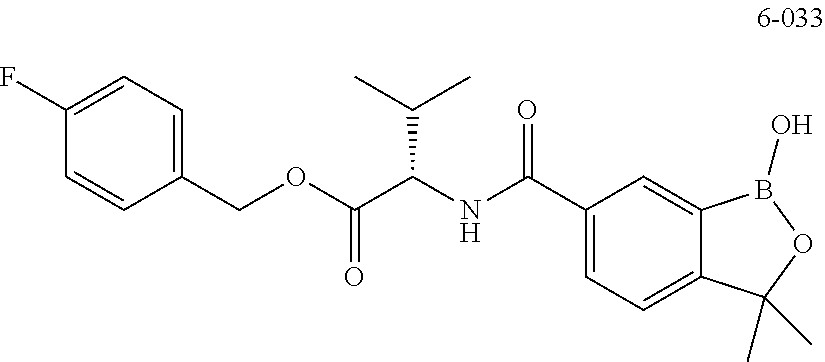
C1=CC(COC(C(NC(C2=CC=C3C(=C2)B(O)OC3(C)C)=O)C(C)C)=O)=CC=C1F
